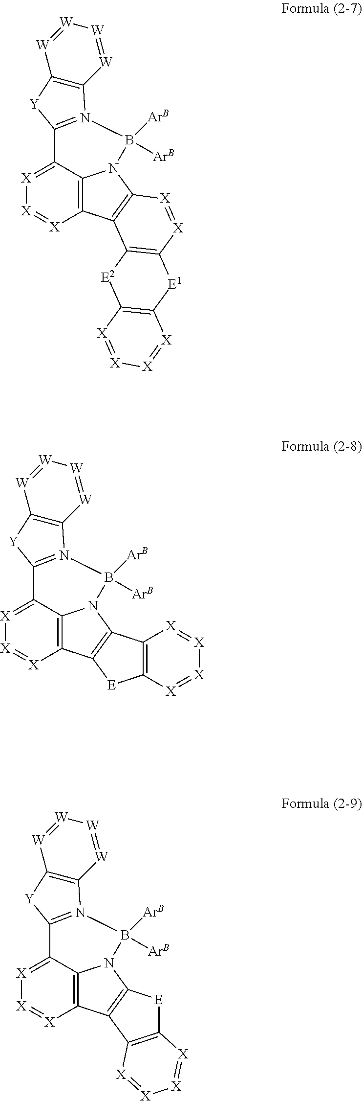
C12=C3C(=[X][X]=[X]1)C1=N(C4=C([Y]1)[W]=[W][W]=[W]4)B([ArB])([ArB])N3C1=C2C2=C([X]=[X]1)[E1]C1=C([E2]2)[X]=[X][X]=[X]1.C12=C3C(=[X][X]=[X]1)C1=N(C4=C([Y]1)[W]=[W][W]=[W]4)B([ArB])([ArB])N3C1=C2[E]C2=C1[X]=[X][X]=[X]2.C12=C3C(=[X][X]=[X]1)C1=N(C4=C([Y]1)[W]=[W][W]=[W]4)B([ArB])([ArB])N3C1=C2C2=C([E]1)[X]=[X][X]=[X]2
